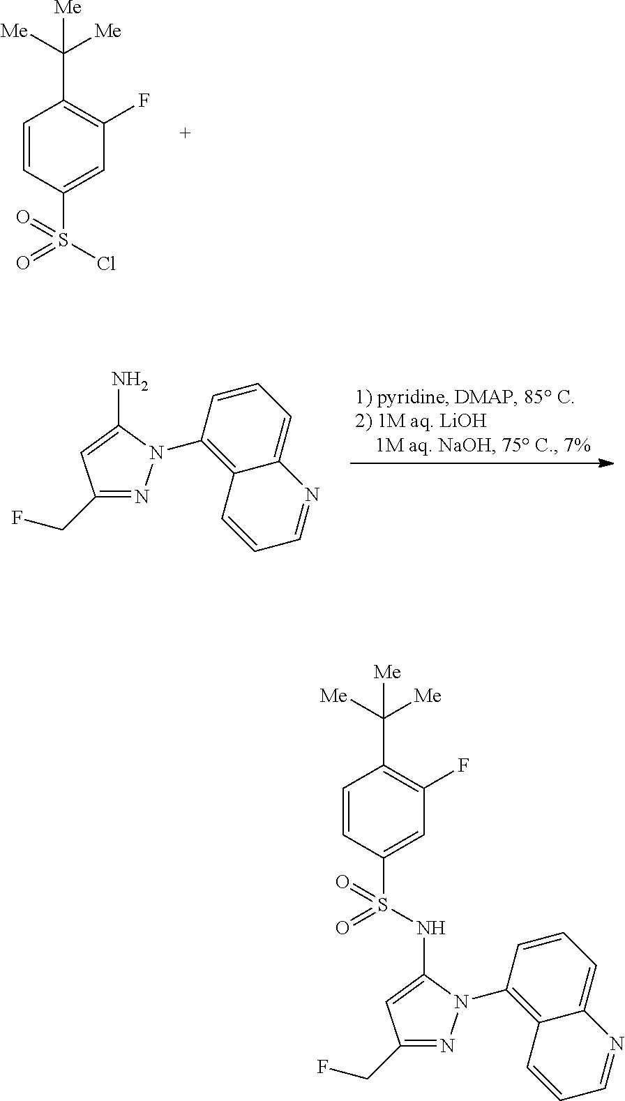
C1=CC(S(=O)(Cl)=O)=CC(F)=C1C([Me])([Me])[Me].NC1=CC(CF)=NN1C1=C2C(=CC=C1)N=CC=C2.C1=CC(S(=O)(NC2=CC(CF)=NN2C2=C3C(=CC=C2)N=CC=C3)=O)=CC(F)=C1C([Me])([Me])[Me]
